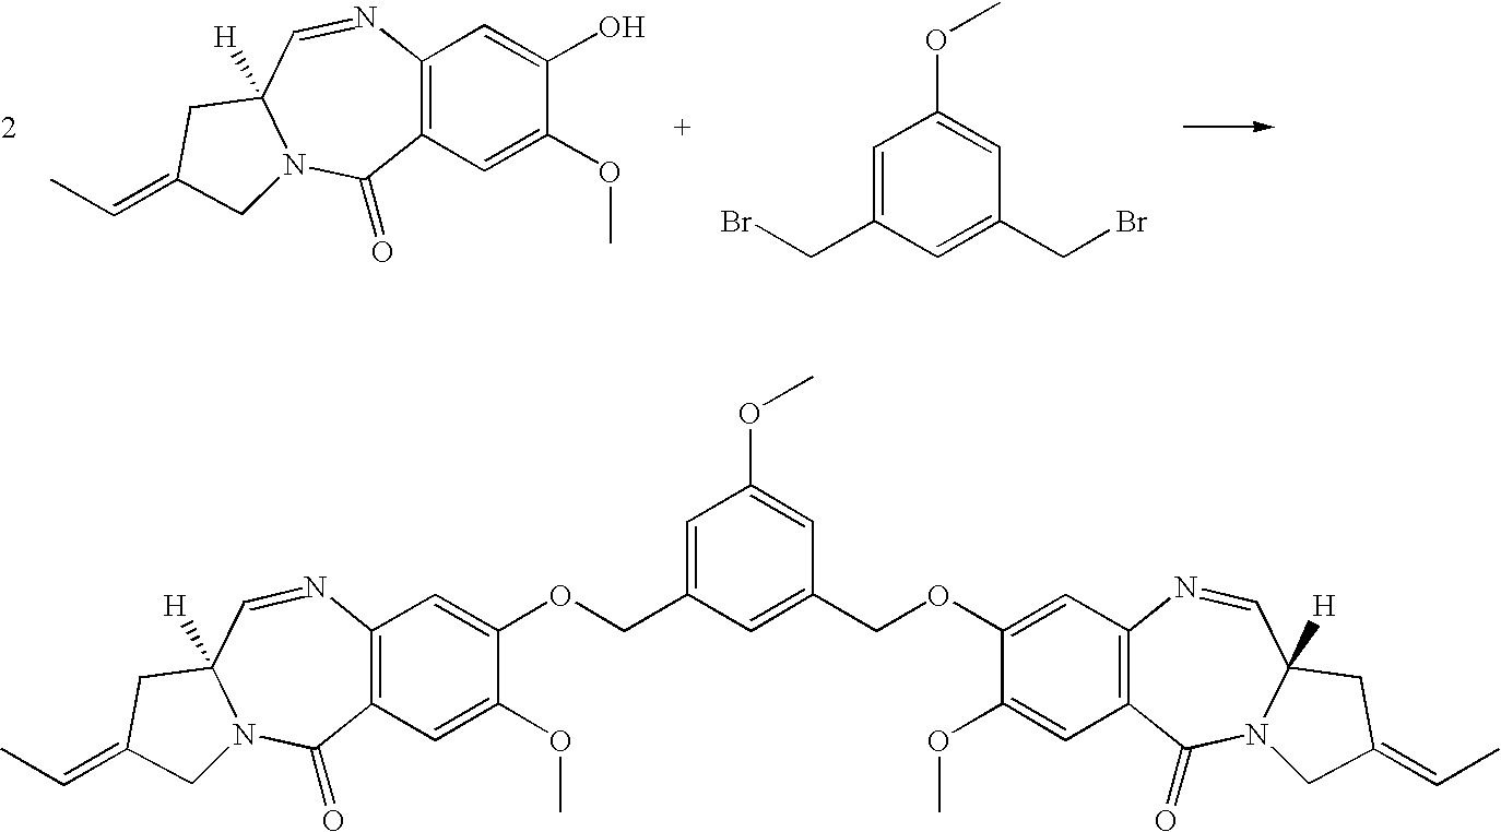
C1=C(CBr)C=C(CBr)C=C1OC.C12=C(N=CC3([H])N(C1=O)CC(=CC)C3)C=C(O)C(OC)=C2.C12=C(N=CC3([H])N(C1=O)CC(=CC)C3)C=C(OCC1=CC(OC)=CC(COC3=CC4=C(C=C3OC)C(=O)N3C([H])(C=N4)CC(=CC)C3)=C1)C(OC)=C2
